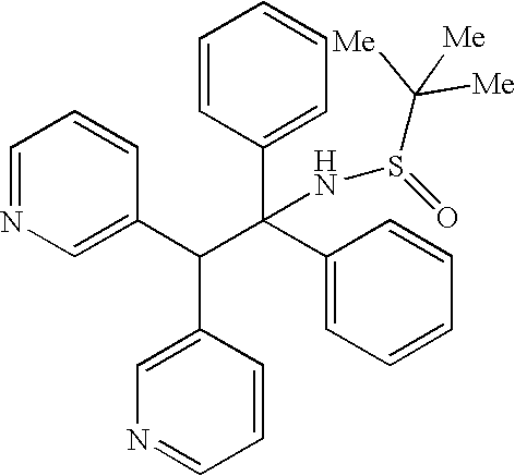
C1=CC(C(C2=CC=CC=C2)(C(C2=CN=CC=C2)C2=CN=CC=C2)NS(=O)C([Me])([Me])[Me])=CC=C1
